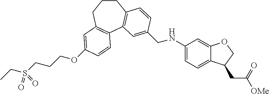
O(CCCS(CC)(=O)=O)C1=CC2=C(C3=C(CCC2)C=CC(CNC2=CC=C4C(=C2)OCC4CC([OMe])=O)=C3)C=C1
